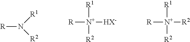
[R]N([R1])[R2].[R][N+]([R2])([R1])[HX-].[R][N+]([R2])([R1])[R2]
